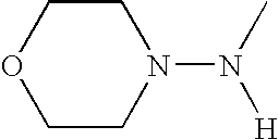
C1CN(N(C)[H])CCO1
